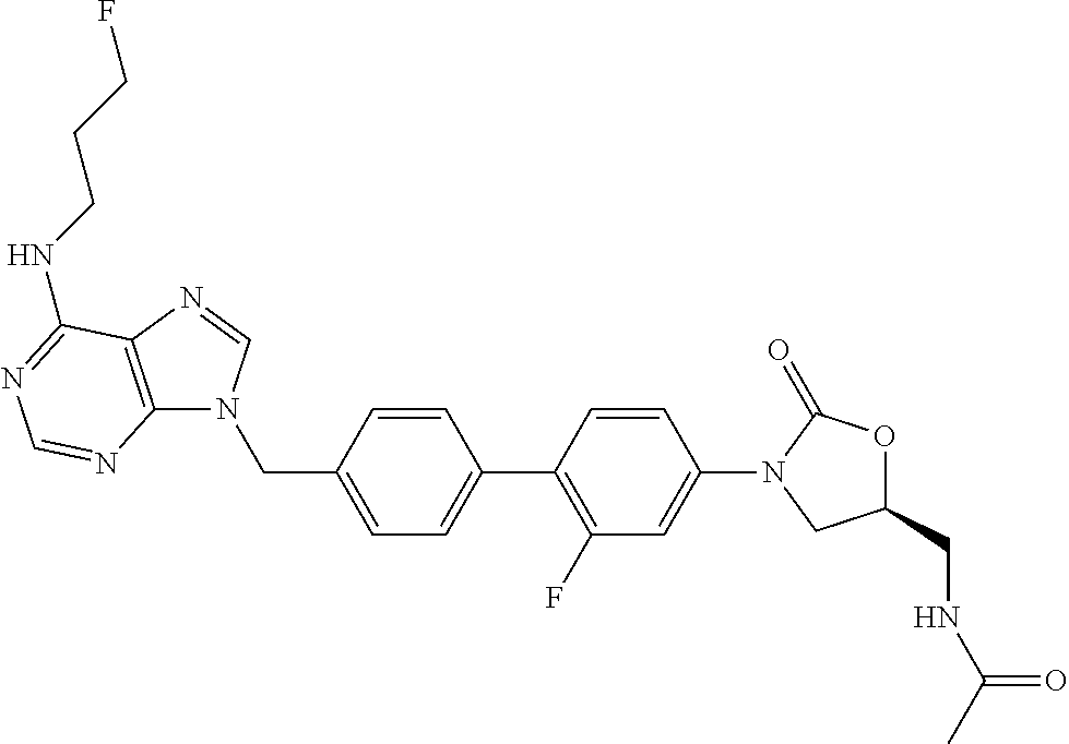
C1(CN2C3=C(N=C2)C(NCCCF)=NC=N3)=CC=C(C2=C(F)C=C(N3CC(CNC(C)=O)OC3=O)C=C2)C=C1
